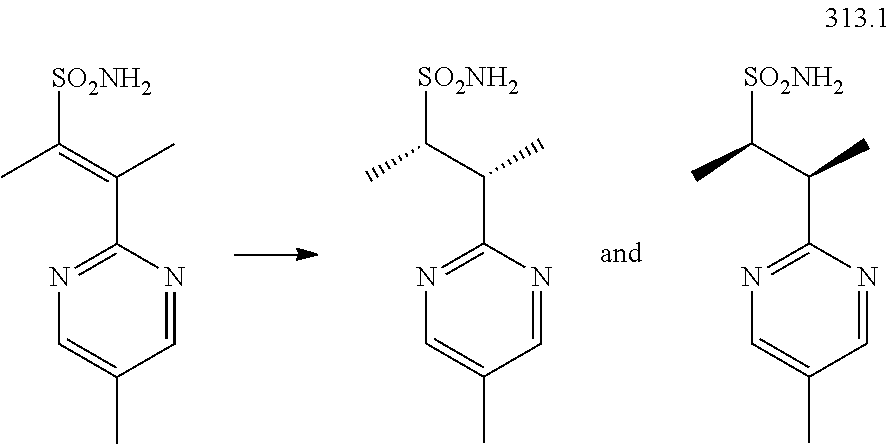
C1(C(=C(C)[SO2NH2])C)=NC=C(C)C=N1.C1(C(C(C)[SO2NH2])C)=NC=C(C)C=N1.C1(C(C(C)[SO2NH2])C)=NC=C(C)C=N1
